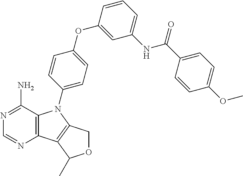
C12=C(C(N)=NC=N1)N(C1=CC=C(OC3=CC(NC(C4=CC=C(OC)C=C4)=O)=CC=C3)C=C1)C1=C2C(C)OC1
